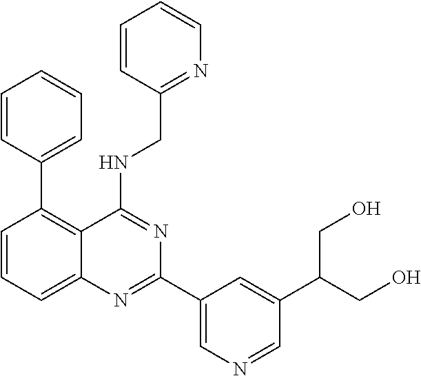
C1=CC=C2C(=C1C1=CC=CC=C1)C(NCC1=NC=CC=C1)=NC(C1=CN=CC(C(CO)CO)=C1)=N2
